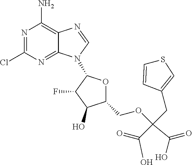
N1=C(Cl)N=C2C(=C1N)N=CN2C1OC(COC(C(O)=O)(C(=O)O)CC2=CSC=C2)C(O)C1F
